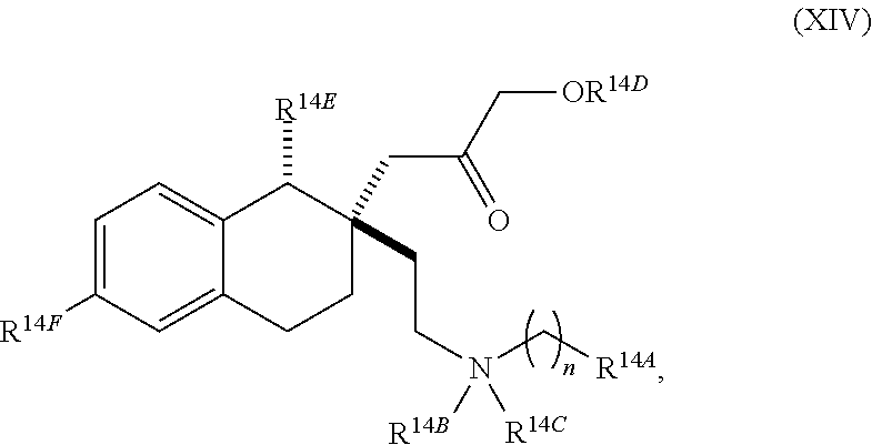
C1=C([R14F])C=C2C(=C1)C([R14E])C(CC(C[OR14D])=O)(CCN([R14B])(C[R14A])[R14C])CC2
